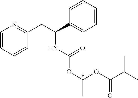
C1=CC=CC(CC(C2=CC=CC=C2)NC(=O)OC(OC(=O)C(C)C)C)=N1
